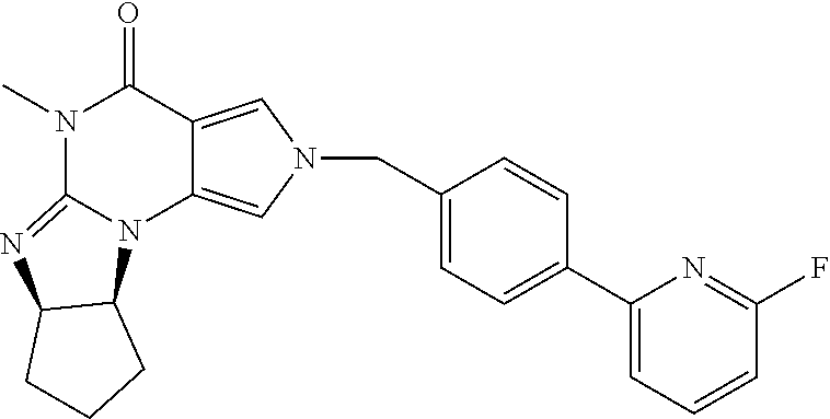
N1(C)C2=NC3C(N2C2=CN(CC4=CC=C(C5=CC=CC(F)=N5)C=C4)C=C2C1=O)CCC3
